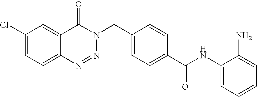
C1(NC(C2=CC=C(CN3C(=O)C4=CC(Cl)=CC=C4N=N3)C=C2)=O)=CC=CC=C1N
